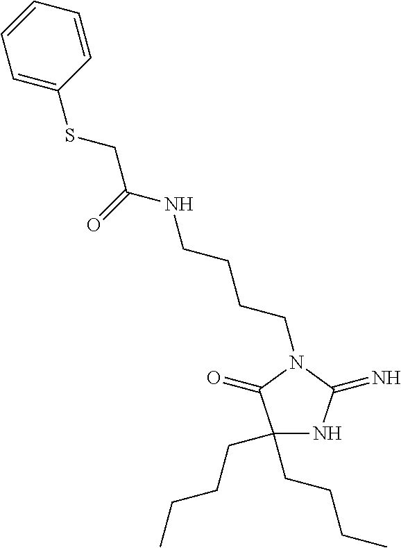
C1(CCCC)(CCCC)NC(=N)N(CCCCNC(=O)CSC2=CC=CC=C2)C1=O
